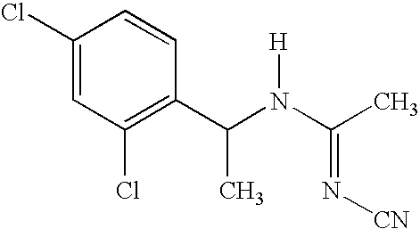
C1(Cl)=CC(Cl)=C(C(N(C(C)=N[CN])[H])C)C=C1
